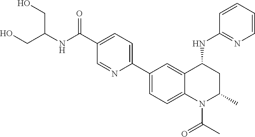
OCC(NC(C1=CC=C(C2=CC=C3C(=C2)C(NC2=NC=CC=C2)CC(C)N3C(C)=O)N=C1)=O)CO
